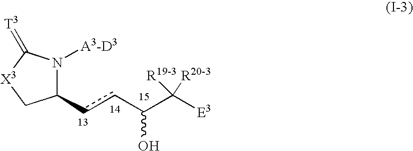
C1(ccC(C([E3])([R19-3])[R20-3])O)N([A3-D3])C(=[T3])[X3]C1
